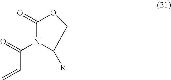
C=CC(=O)N1C(=O)OCC1[R]
